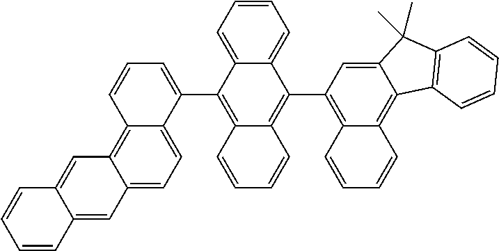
C1=CC=C(C2=C3C(=C(C4=C5C(=C6C(=C4)C(C)(C)C4=C6C=CC=C4)C=CC=C5)C4=CC=CC=C24)C=CC=C3)C2=CC=C3C(=C12)C=C1C(=C3)C=CC=C1
